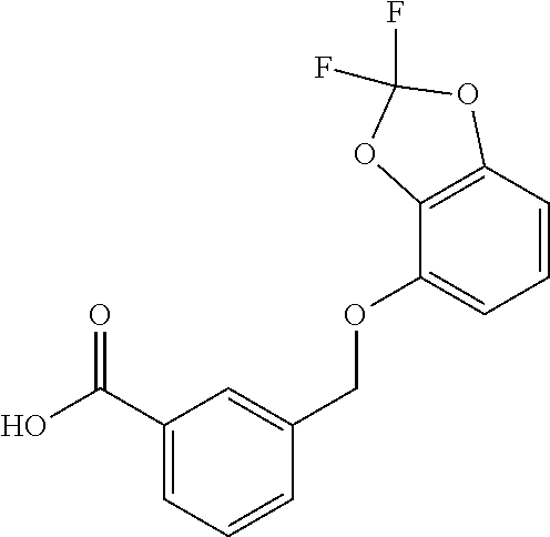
OC(C1=CC=CC(COC2=CC=CC3=C2OC(F)(F)O3)=C1)=O
